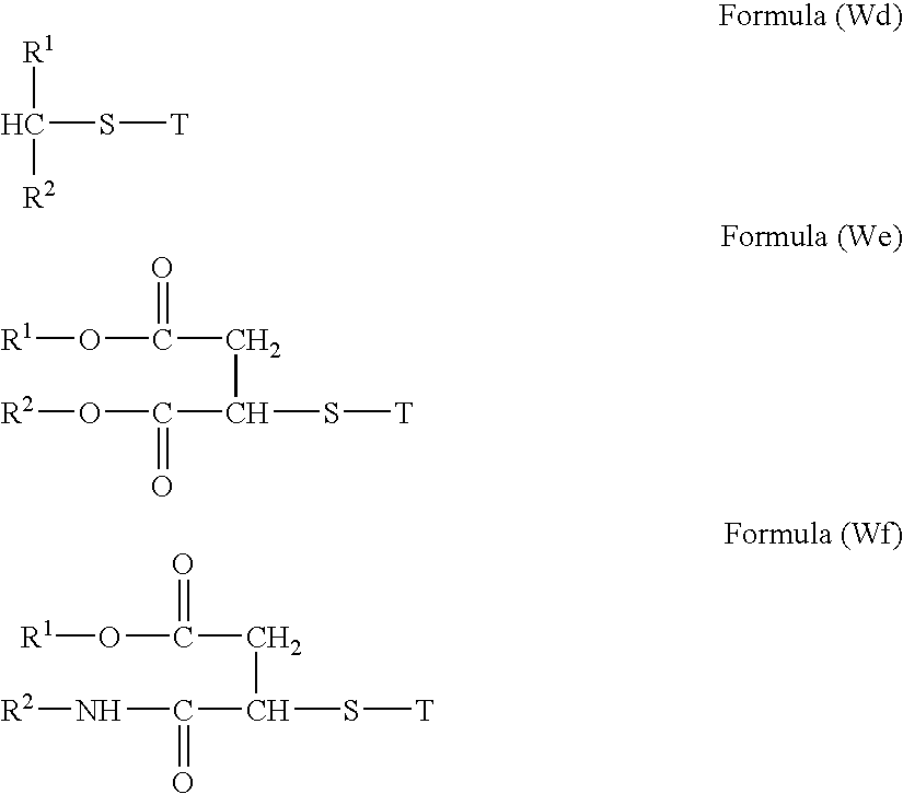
C(S[T])([R1])[R2].[R1]OC(CC(S[T])C(O[R2])=O)=O.[R1]OC(CC(S[T])C(N[R2])=O)=O
